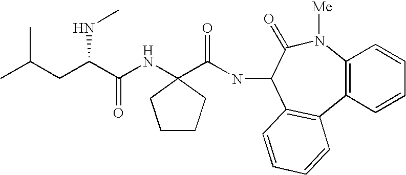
C12=C(C=CC=C1)C1=C(C(NC(=O)C3(NC(C(CC(C)C)NC)=O)CCCC3)C(=O)N2[Me])C=CC=C1
